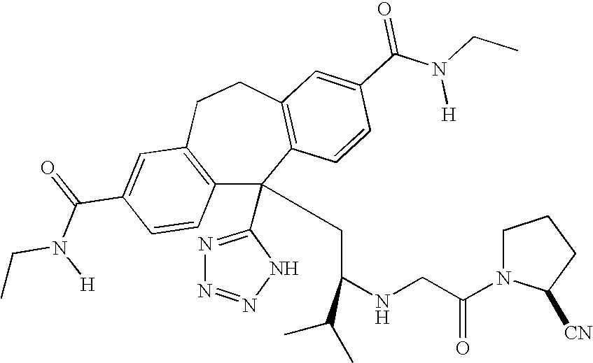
C1(C(=O)N(CC)[H])=CC2=C(C=C1)C(C1=NN=NN1)(CC(NCC(N1C([CN])CCC1)=O)C(C)C)C1=C(CC2)C=C(C(N(CC)[H])=O)C=C1
